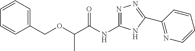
C(C(NC1=NN=C(C2=NC=CC=C2)N1)=O)(OCC1=CC=CC=C1)C
